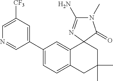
N1=CC(C2=CC=C3C(=C2)C2(CC(C)(C)C3)C(=O)N(C)C(N)=N2)=CC([CF3])=C1
